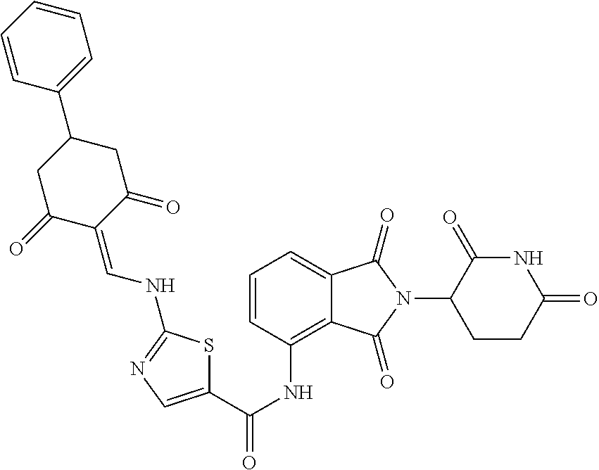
C1(NC(C2=CN=C(NC=C3C(=O)CC(C4=CC=CC=C4)CC3=O)S2)=O)=C2C(=CC=C1)C(=O)N(C1C(=O)NC(=O)CC1)C2=O
